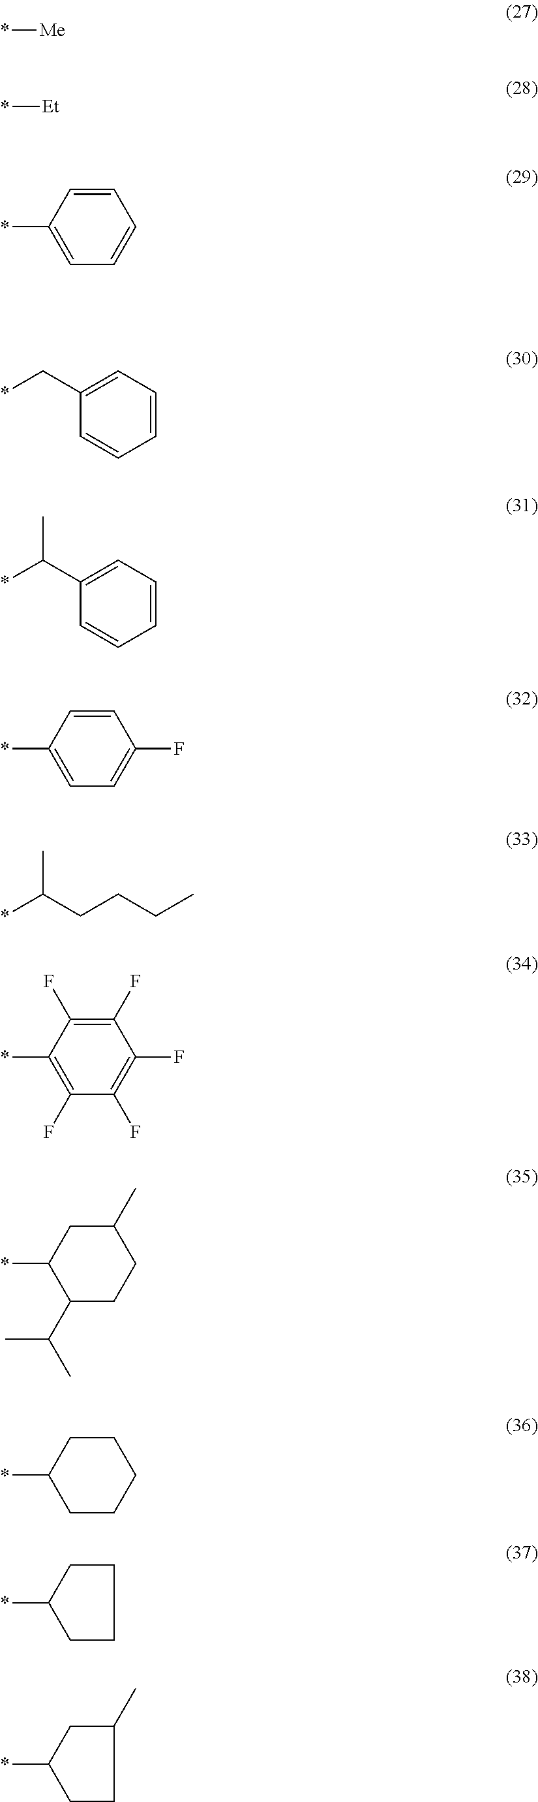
*[Me].*[Et].C1(C*)=CC=CC=C1.C1(C(*)C)=CC=CC=C1.C1(*)=CC=C(F)C=C1.CC(*)CCCC.C1(*)=C(F)C(F)=C(F)C(F)=C1F.C1(C)CC(*)C(C(C)C)CC1.C1CC(*)CCC1.*C1CCCC1.*C1CC(C)CC1.C1(*)=CC=CC=C1
